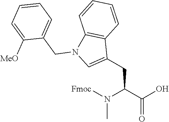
CN(C(C(=O)O)CC1=CN(CC2=CC=CC=C2[MeO])C2=C1C=CC=C2)[Fmoc]
